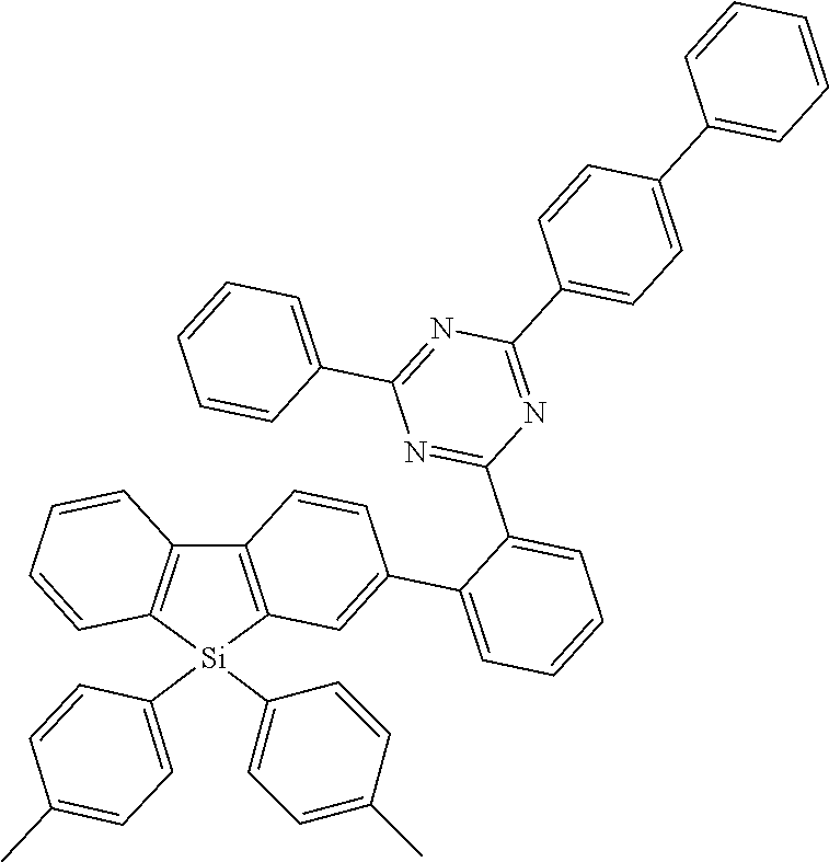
C12=C([Si](C3=CC=C(C)C=C3)(C3=CC=C(C)C=C3)C3=C1C=CC(C1=CC=CC=C1C1=NC(C4=CC=CC=C4)=NC(C4=CC=C(C5=CC=CC=C5)C=C4)=N1)=C3)C=CC=C2
